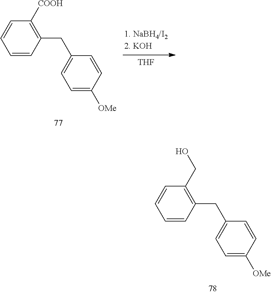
C1=CC(CC2=CC=C([OMe])C=C2)=C(CO)C=C1.C1=CC(CC2=CC=C([OMe])C=C2)=C([COOH])C=C1.[THF]
